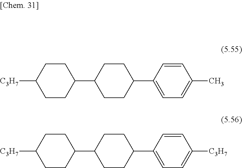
C1CC(C2=CC=C(C)C=C2)CCC1C1CCC([C3H7])CC1.C1CC(C2=CC=C([C3H7])C=C2)CCC1C1CCC([C3H7])CC1
